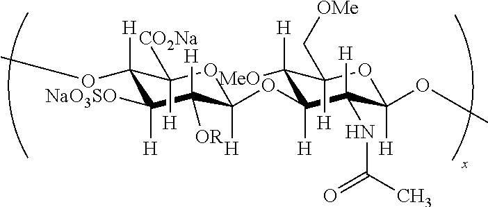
C1(OC)([H])C([NaO3SO])([H])C([H])([OR])C([H])(OC2([H])C([MeO])([H])C([H])(C[OMe])OC([H])(OC)C2([H])NC(=O)C)OC1([CO2Na])[H]
